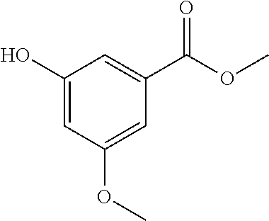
C1(O)=CC(OC)=CC(C(OC)=O)=C1
